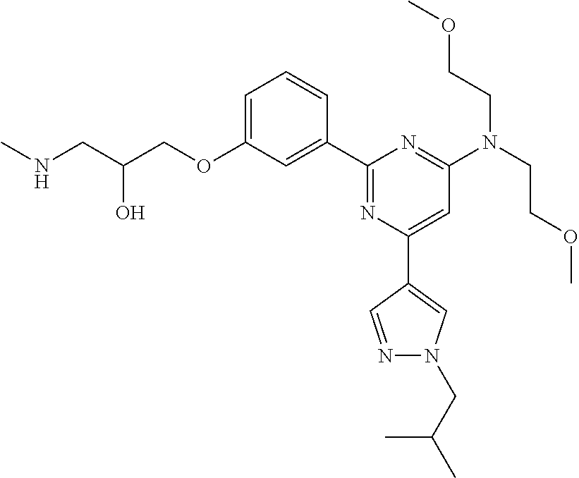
C1=C(OCC(CNC)O)C=C(C2=NC(C3=CN(CC(C)C)N=C3)=CC(N(CCOC)CCOC)=N2)C=C1
